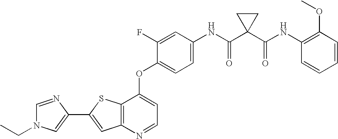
C12=C(SC(C3=CN(CC)C=N3)=C1)C(OC1=CC=C(NC(C3(C(NC4=C(OC)C=CC=C4)=O)CC3)=O)C=C1F)=CC=N2
